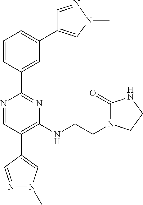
N1=CC(C2=CN(C)N=C2)=C(NCCN2C(=O)NCC2)N=C1C1=CC(C2=CN(C)N=C2)=CC=C1
